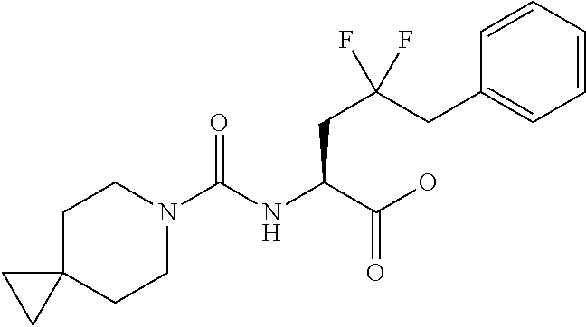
C1C2(CCN(C(NC(C(O)=O)CC(CC3=CC=CC=C3)(F)F)=O)C1)CC2
